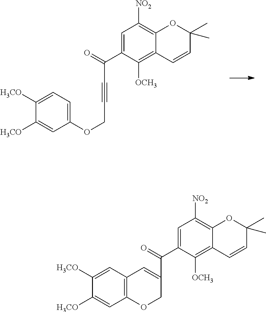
C1([H3CO])=CC(OCC#CC(C2=CC([NO2])=C3C(=C2[OCH3])C=CC(C)(C)O3)=O)=CC=C1[H3CO].C1([H3CO])=CC2=C(C=C1[H3CO])C=C(C(C1=CC([NO2])=C3C(=C1[OCH3])C=CC(C)(C)O3)=O)CO2
